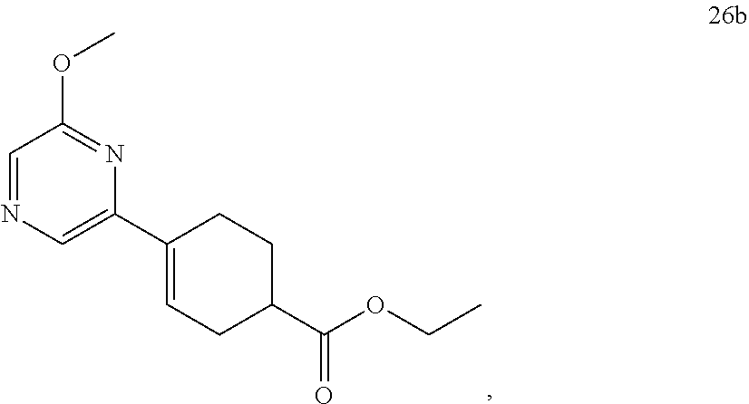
C1=NC=C(C2=CCC(C(OCC)=O)CC2)N=C1OC
